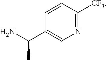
C1=CC(C(N)C)=CN=C1[CF3]
